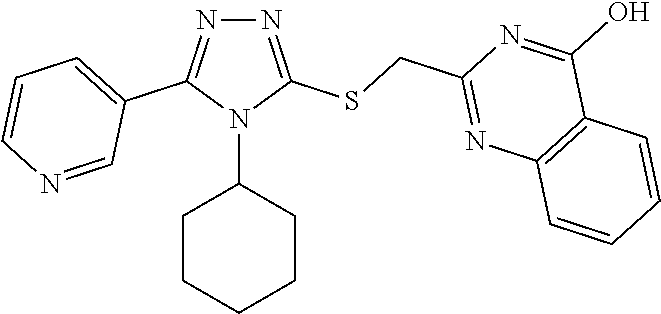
N1=C(SCC2=NC3=C(C(O)=N2)C=CC=C3)N(C2CCCCC2)C(C2=CC=CN=C2)=N1
